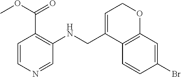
C12=C(C=C(Br)C=C1)OCC=C2CNC1=C(C(OC)=O)C=CN=C1
